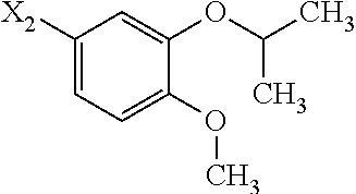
C1([X2])=CC=C(OC)C(OC(C)C)=C1
